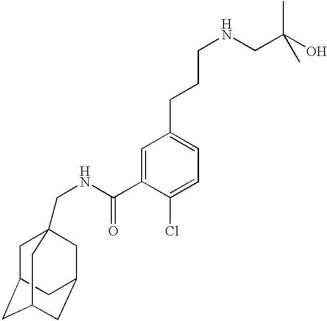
C1C2CC3CC(CC1(CNC(C1=CC(CCCNCC(O)(C)C)=CC=C1Cl)=O)C3)C2
